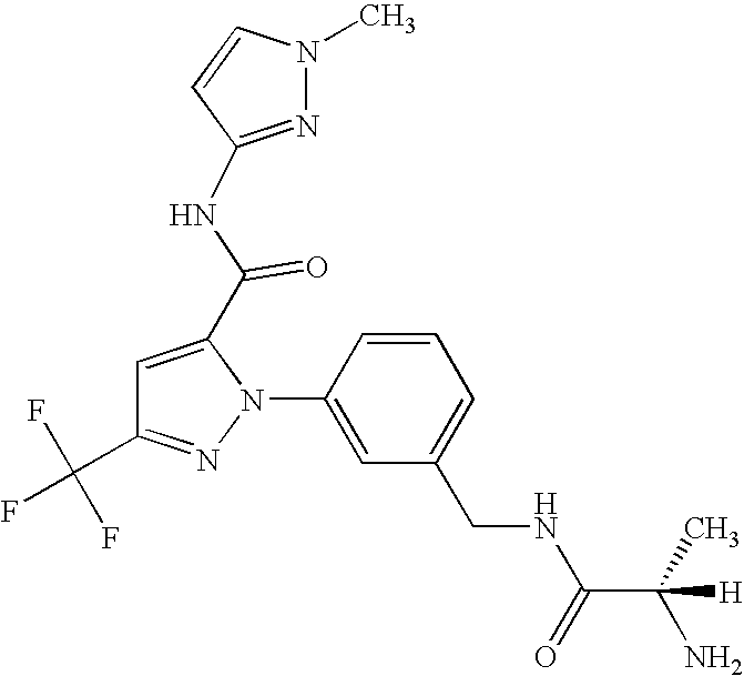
C1=CC(N2C(C(=O)NC3=NN(C)C=C3)=CC(C(F)(F)F)=N2)=CC(CNC(C(C)(N)[H])=O)=C1
